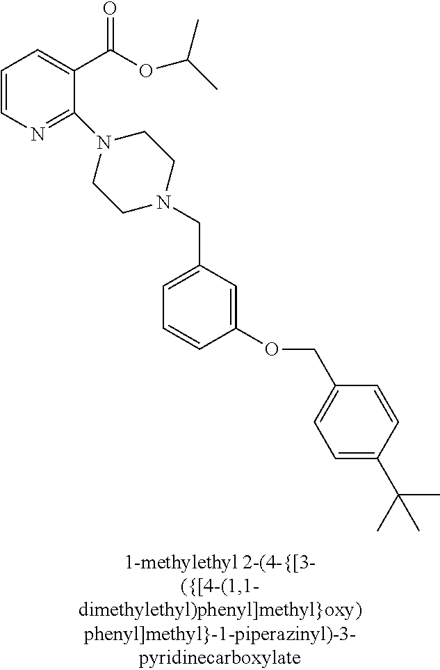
C1=CN=C(N2CCN(CC3=CC=CC(OCC4=CC=C(C(C)(C)C)C=C4)=C3)CC2)C(C(OC(C)C)=O)=C1
